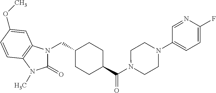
N1(CC2CCC(C(N3CCN(C4=CC=C(F)N=C4)CC3)=O)CC2)C(=O)N(C)C2=C1C=C(OC)C=C2
